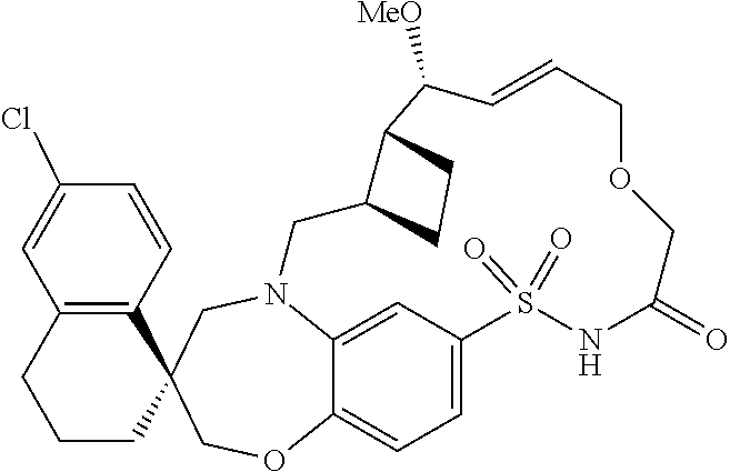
N12C3=CC(=CC=C3OCC3(C4=C(C=C(Cl)C=C4)CCC3)C1)S(=O)(=O)NC(=O)COCC=CC([MeO])C1C(C2)CC1
